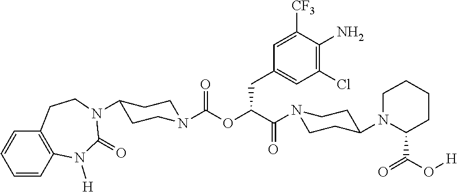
C1=CC2=C(C=C1)CCN(C1CCN(C(=O)OC(CC3=CC(Cl)=C(N)C([CF3])=C3)C(=O)N3CCC(N4CCCCC4C(=O)O[H])CC3)CC1)C(=O)N2[H]
